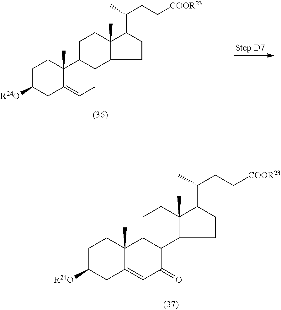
C1C([R24O])CC2=CCC3C(C2(C)C1)CCC1(C)C3CCC1C(CC[COOR23])C.C1C([R24O])CC2=CC(=O)C3C(C2(C)C1)CCC1(C)C3CCC1C(CC[COOR23])C
